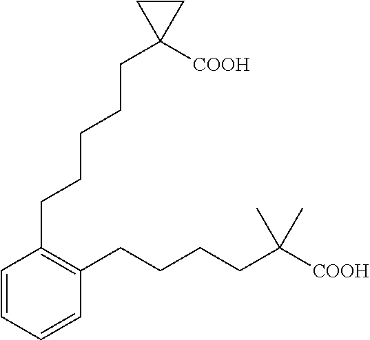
C1=CC=CC(CCCCC([COOH])(C)C)=C1CCCCCC1([COOH])CC1
